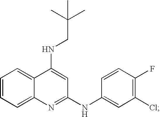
C1=CC=C2C(=C1)C(NCC(C)(C)C)=CC(NC1=CC(Cl)=C(F)C=C1)=N2
